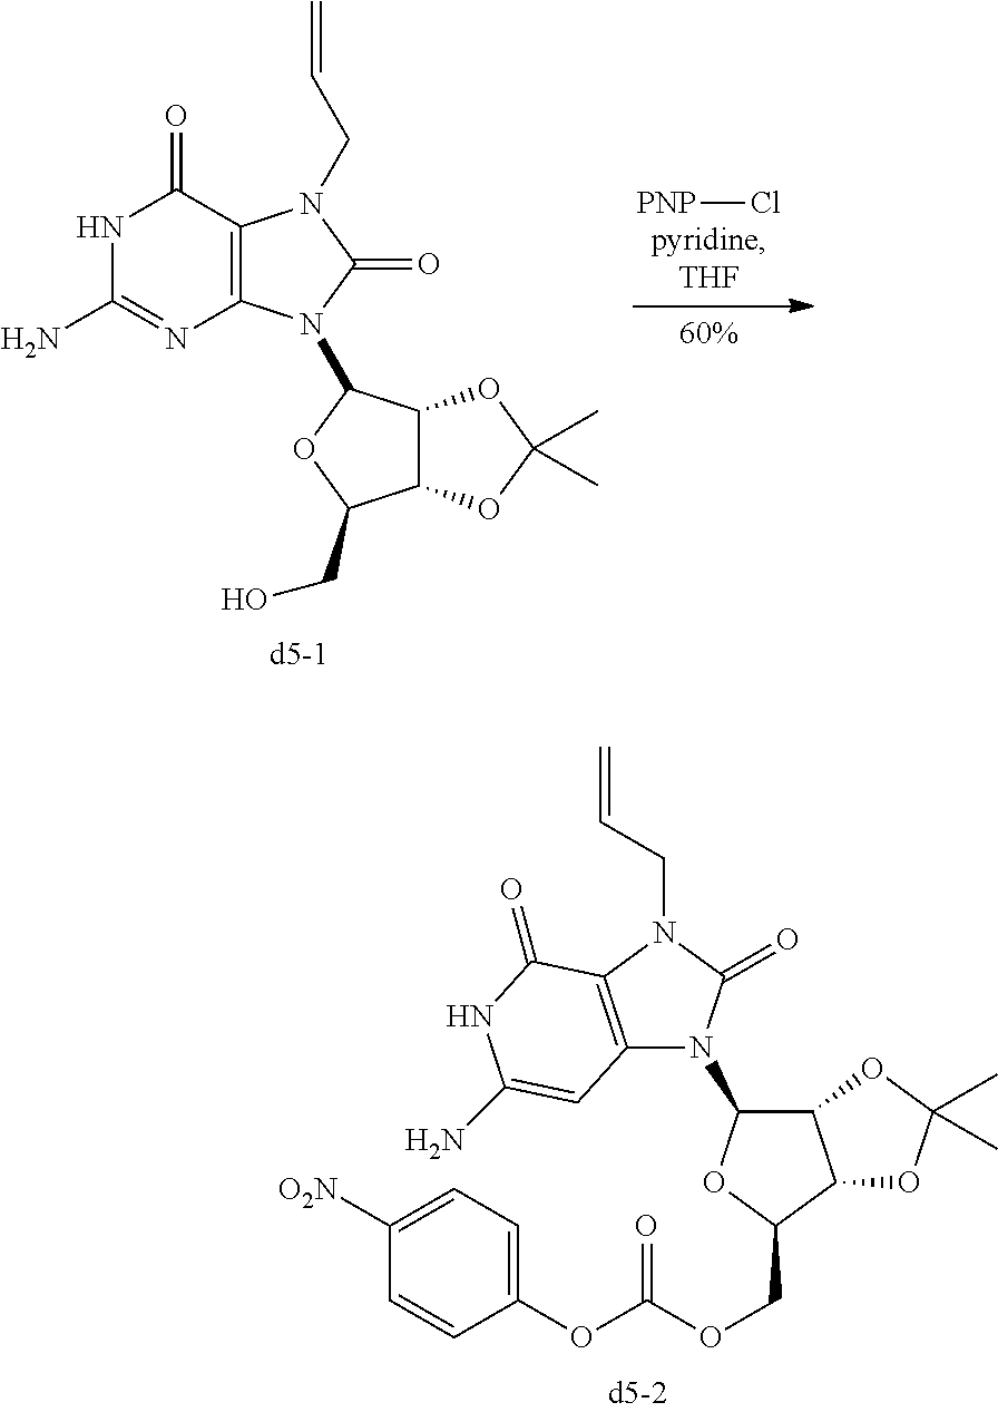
C12=C(N=C(N)NC1=O)N(C1C3C(C(CO)O1)OC(C)(C)O3)C(=O)N2CC=C.[PNP]Cl.C12C(N3C4=C(N(CC=C)C3=O)C(=O)NC(N)=C4)OC(COC(OC3=CC=C([O2N])C=C3)=O)C1OC(C)(C)O2
